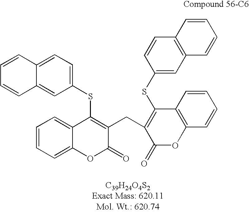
C1(SC2=C(CC3=C(SC4=CC5=C(C=C4)C=CC=C5)C4=C(OC3=O)C=CC=C4)C(=O)OC3=CC=CC=C23)=CC=C2C(=C1)C=CC=C2
